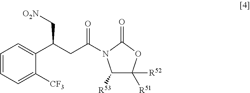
C1=CC=C([CF3])C(C(CC(=O)N2C([R53])C([R52])([R51])OC2=O)C[O2N])=C1
